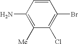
NC1=C([Me])C(Cl)=C(Br)C=C1
